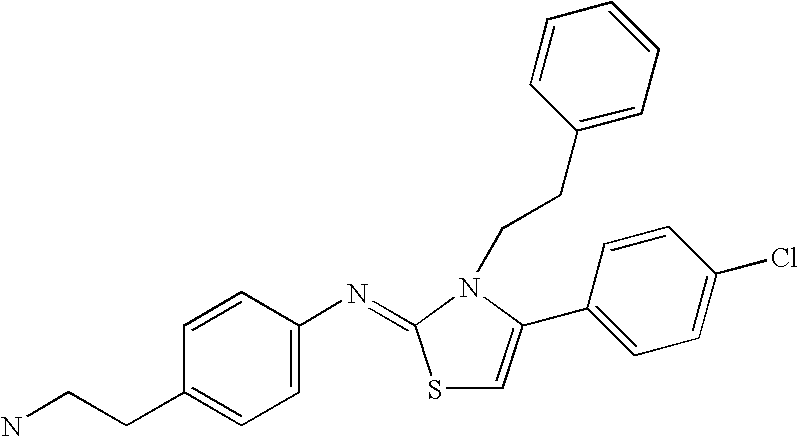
C1=CC(CCN)=CC=C1N=C1SC=C(C2=CC=C(Cl)C=C2)N1CCC1=CC=CC=C1
